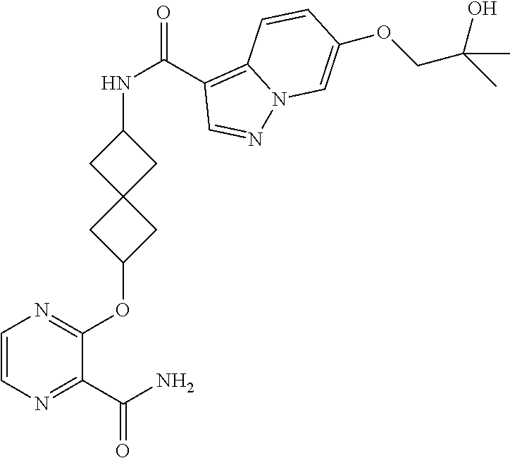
C1(C(N)=O)=NC=CN=C1OC1CC2(C1)CC(NC(C1=C3N(N=C1)C=C(OCC(C)(O)C)C=C3)=O)C2
